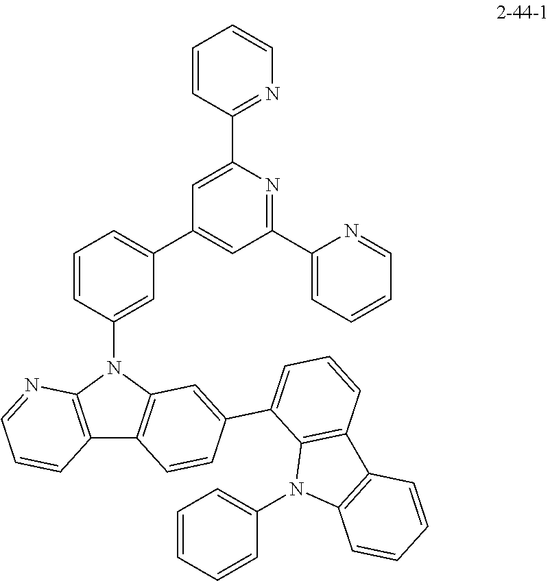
C1=CC(N2C3=C(C4=C2C=C(C2=CC=CC5=C2N(C2=CC=CC=C2)C2=C5C=CC=C2)C=C4)C=CC=N3)=CC(C2=CC(C3=CC=CC=N3)=NC(C3=NC=CC=C3)=C2)=C1
